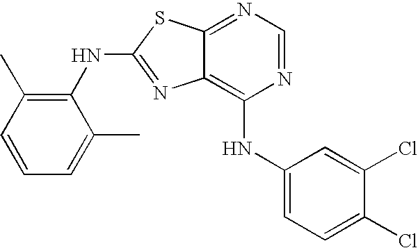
N1=CN=C2C(=C1NC1=CC=C(Cl)C(Cl)=C1)N=C(NC1=C(C)C=CC=C1C)S2
